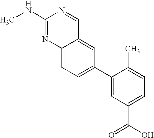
C12=CC=C(C3=CC(C(O)=O)=CC=C3C)C=C1C=NC(NC)=N2
